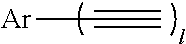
[Ar]C#C
